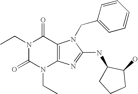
N1(CC)C(=O)N(CC)C2=C(C1=O)N(CC1=CC=CC=C1)C(NC1CCCC1O)=N2
